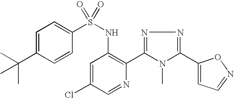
C1=C(C(C)(C)C)C=CC(S(NC2=C(C3=NN=C(C4=CC=NO4)N3C)N=CC(Cl)=C2)(=O)=O)=C1
